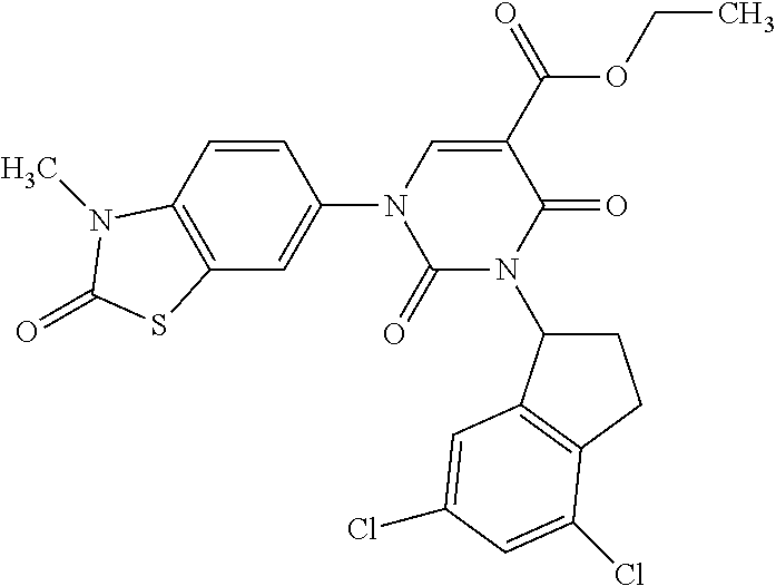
C1(=O)N(C2CCC3=C2C=C(Cl)C=C3Cl)C(=O)C(C(=O)OCC)=CN1C1=CC2=C(N(C)C(=O)S2)C=C1
